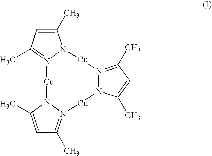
C1(C)=CC(C)=N2N1[Cu]N1=C(C)C=C(C)N1[Cu]N1=C(C)C=C(C)N1[Cu]2
